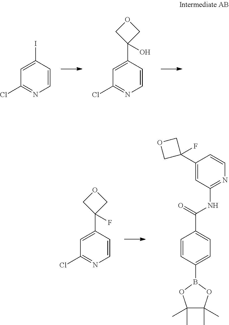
C1=CC(I)=CC(Cl)=N1.C1=CC(C2(O)COC2)=CC(Cl)=N1.C1=CC(C2(F)COC2)=CC(Cl)=N1.C1=C(B2OC(C)(C)C(C)(C)O2)C=CC(C(=O)NC2=NC=CC(C3(F)COC3)=C2)=C1
